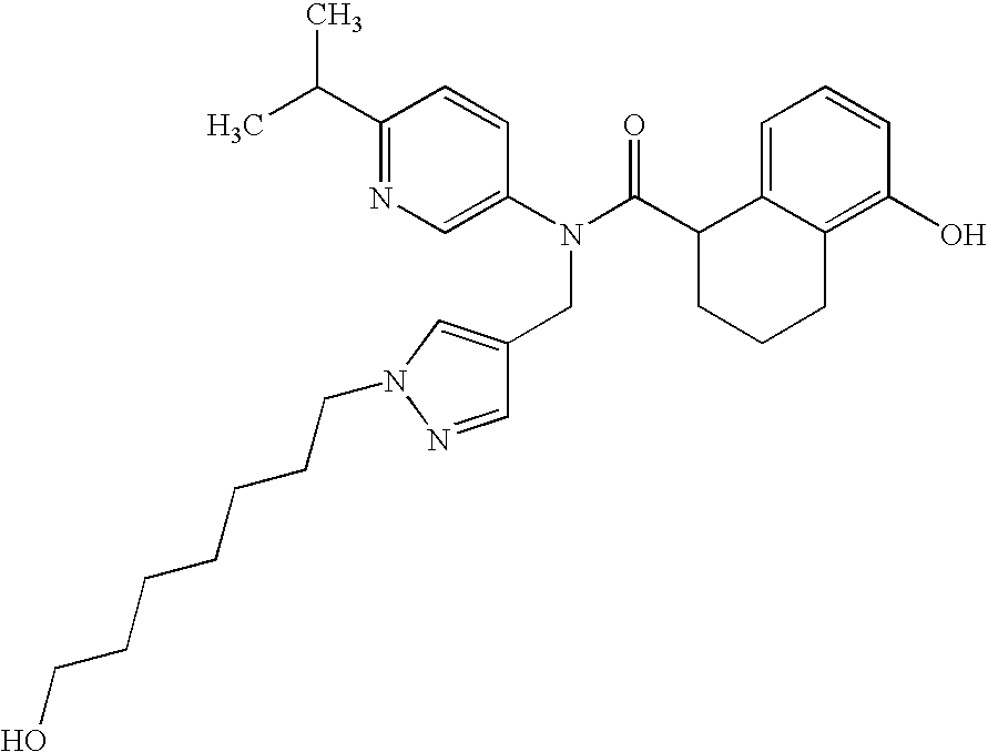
C1(C(C)C)=NC=C(N(C(C2CCCC3=C(O)C=CC=C23)=O)CC2=CN(CCCCCCCO)N=C2)C=C1
